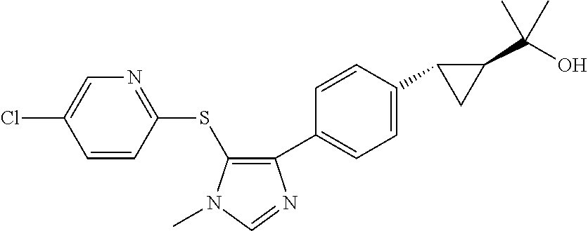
C1=C(Cl)C=CC(SC2=C(C3=CC=C(C4C(C(O)(C)C)C4)C=C3)N=CN2C)=N1
